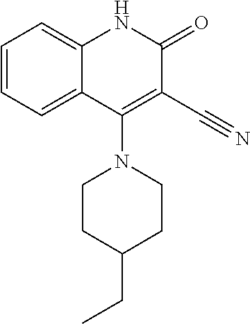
C1=CC=C2C(=C1)NC(=O)C(C#N)=C2N1CCC(CC)CC1
